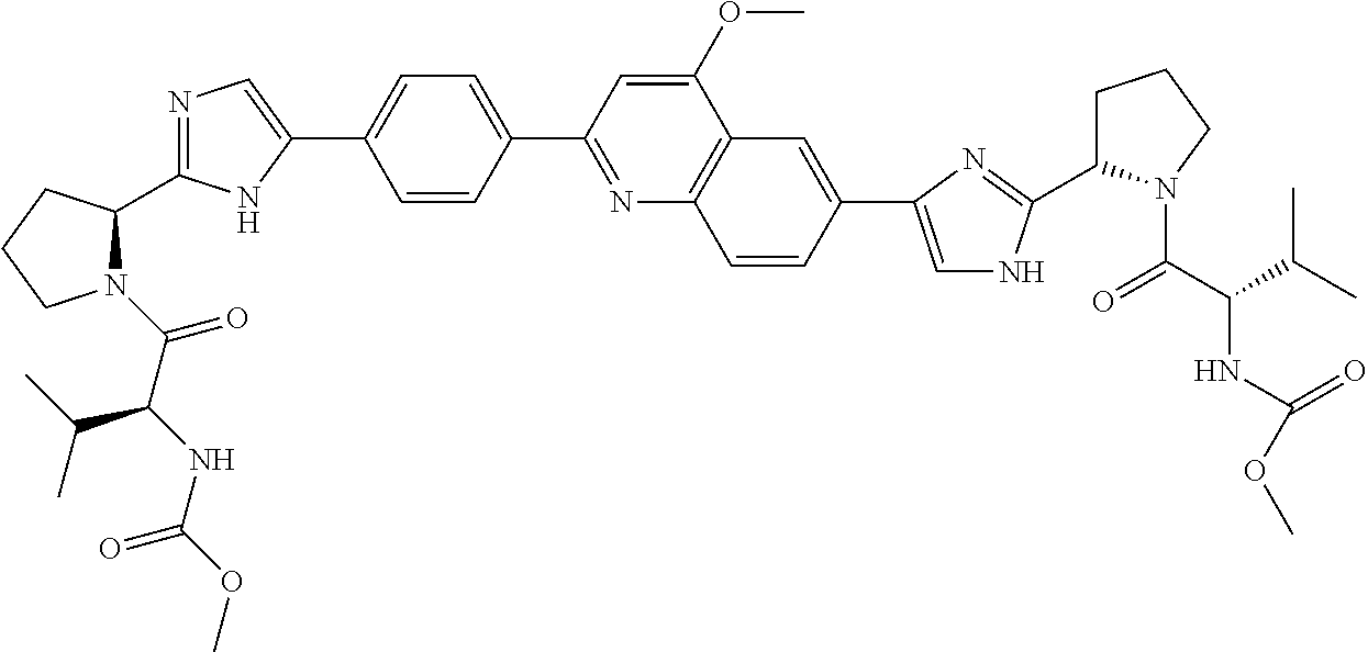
N1(C(=O)C(NC(OC)=O)C(C)C)C(C2=NC=C(C3=CC=C(C4=NC5=C(C(OC)=C4)C=C(C4=CNC(C6CCCN6C(C(C(C)C)NC(OC)=O)=O)=N4)C=C5)C=C3)N2)CCC1
